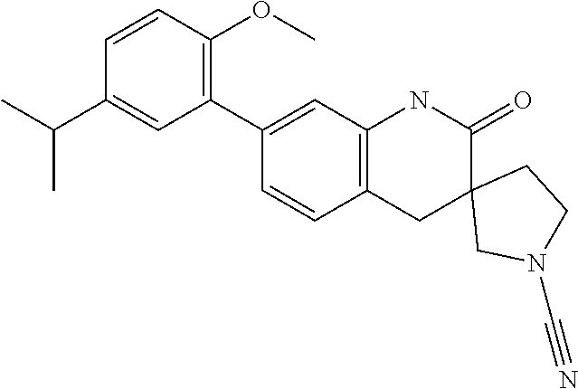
C1(C2=CC3=C(C=C2)CC2(C(=O)N3)CN(C#N)CC2)=C(OC)C=CC(C(C)C)=C1
